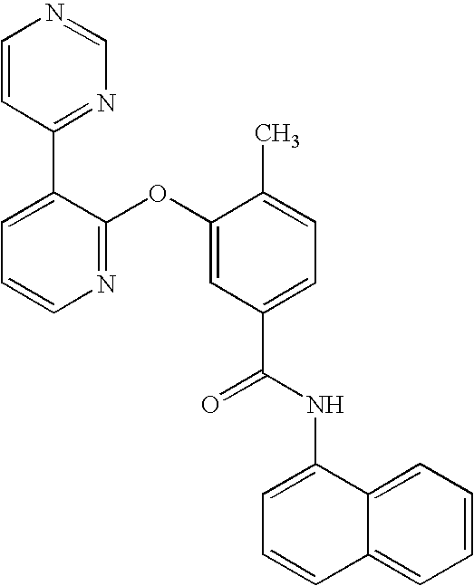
N1=C(OC2=CC(C(NC3=CC=CC4=CC=CC=C43)=O)=CC=C2C)C(C2=NC=NC=C2)=CC=C1
